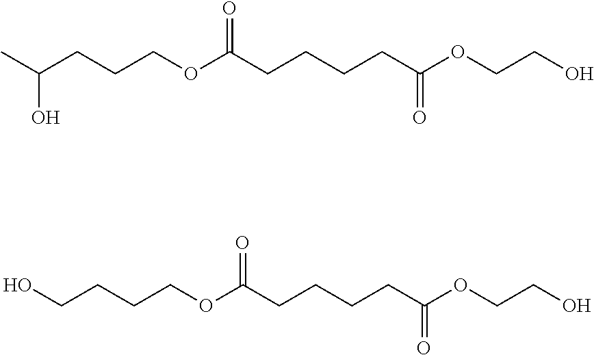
CC(CCCOC(CCCCC(OCCO)=O)=O)O.OCCCCOC(CCCCC(OCCO)=O)=O
